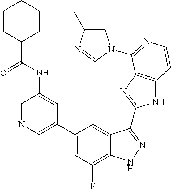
C1=C(C2=CC(F)=C3C(=C2)C(C2=NC4=C(N2)C=CN=C4N2C=C(C)N=C2)=NN3)C=C(NC(C2CCCCC2)=O)C=N1
